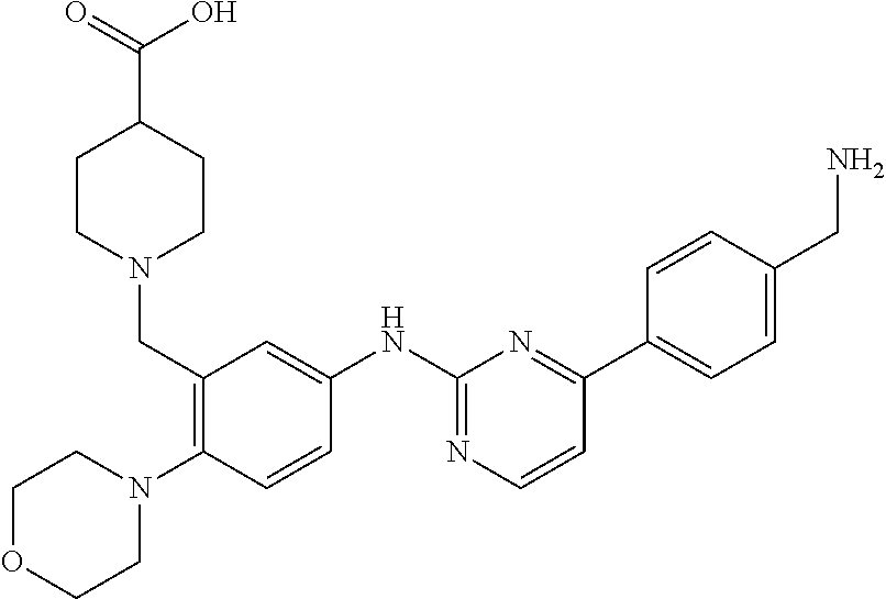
C1(CN2CCC(C(=O)O)CC2)=C(N2CCOCC2)C=CC(NC2=NC=CC(C3=CC=C(CN)C=C3)=N2)=C1
